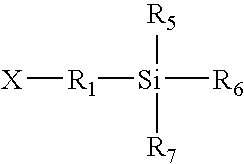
[X][R1][Si]([R5])([R7])[R6]
